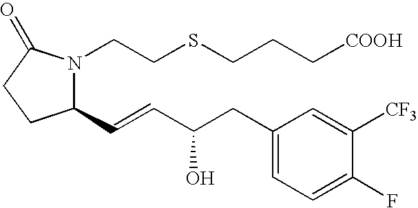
C1(C=CC(CC2=CC=C(F)C([CF3])=C2)O)N(CCSCCC[COOH])C(=O)CC1
